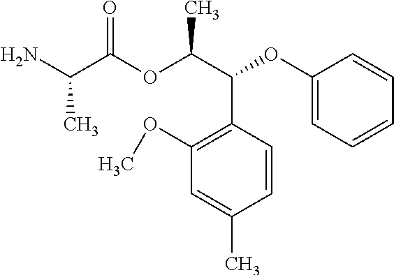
NC(C(OC(C(C1=C(OC)C=C(C)C=C1)OC1=CC=CC=C1)C)=O)C
